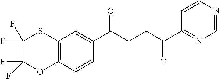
C1(C(CCC(C2=NC=NC=C2)=O)=O)=CC2=C(C=C1)OC(F)(F)C(F)(F)S2
